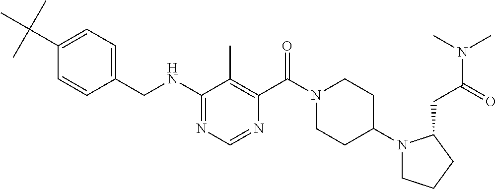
C1(NCC2=CC=C(C(C)(C)C)C=C2)=NC=NC(C(N2CCC(N3CCCC3CC(N(C)C)=O)CC2)=O)=C1C
